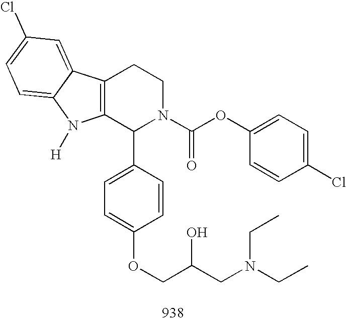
C12=C(C(C3=CC=C(OCC(CN(CC)CC)O)C=C3)N(C(OC3=CC=C(Cl)C=C3)=O)CC1)N([H])C1=CC=C(Cl)C=C21
